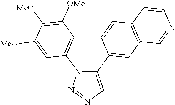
C1(C2=CC3=C(C=C2)C=CN=C3)=CN=NN1C1=CC([OMe])=C([MeO])C([MeO])=C1
